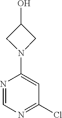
N1(C2=CC(Cl)=NC=N2)CC(O)C1
